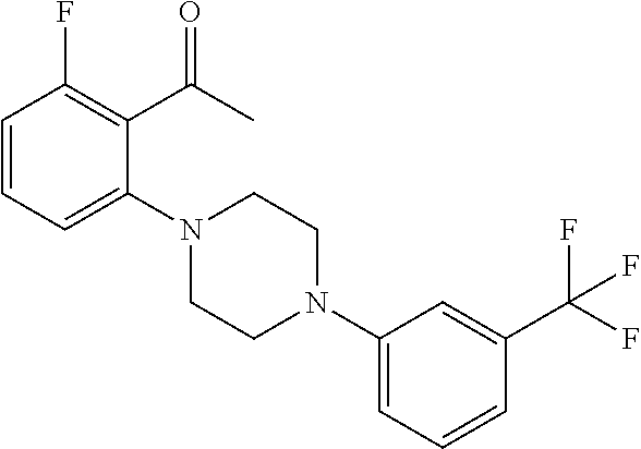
C1=CC=C(N2CCN(C3=CC=CC(C(F)(F)F)=C3)CC2)C(C(C)=O)=C1F
